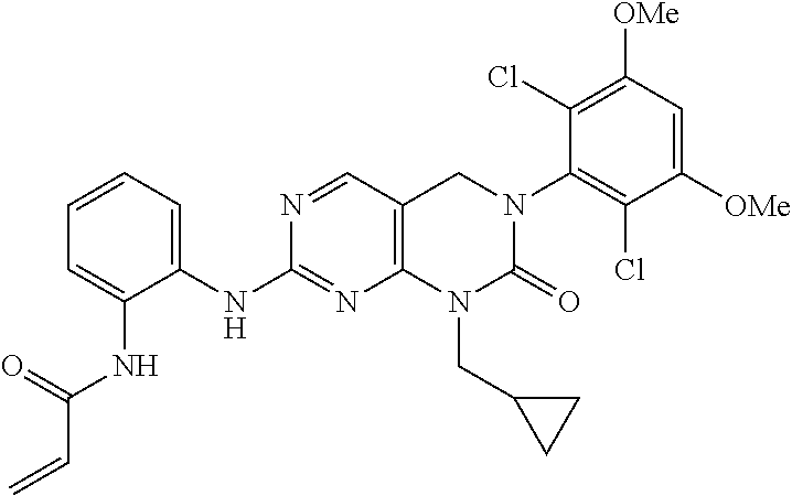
N(C1=NC2=C(C=N1)CN(C1=C(Cl)C([OMe])=CC([OMe])=C1Cl)C(=O)N2CC1CC1)C1=CC=CC=C1NC(=O)C=C
